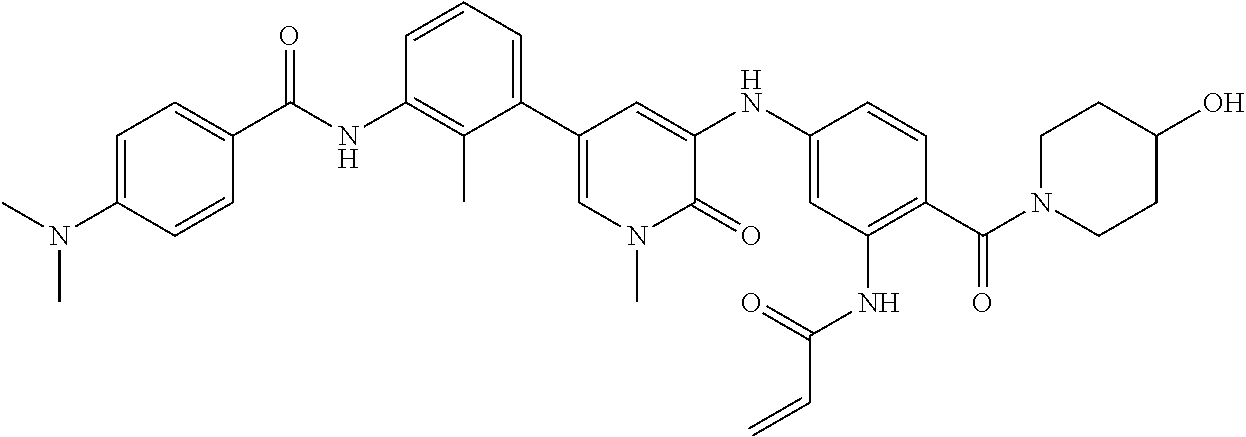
N(C)(C)C1=CC=C(C(NC2=C(C)C(C3=CN(C)C(=O)C(NC4=CC(NC(C=C)=O)=C(C(N5CCC(O)CC5)=O)C=C4)=C3)=CC=C2)=O)C=C1
